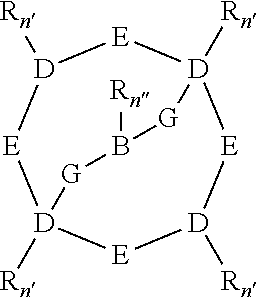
[E]1[D]([Rn])[E][D]2([Rn])[E][D]([Rn])[E][D]1([Rn])[G]B([Rn])[G]2
